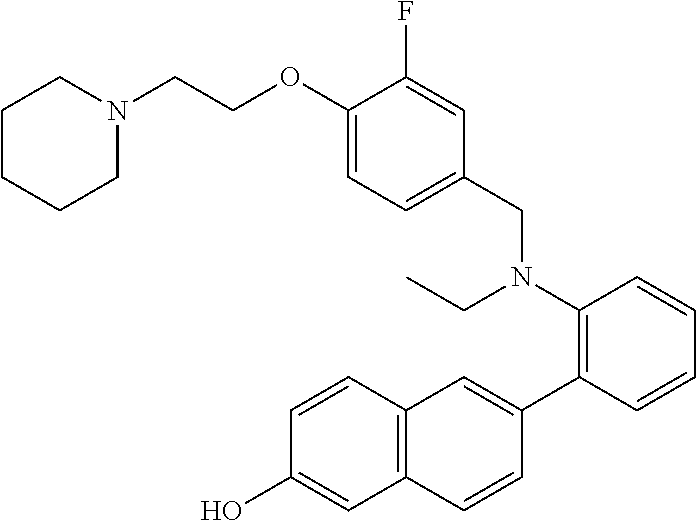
C1=CC(C2=CC3=C(C=C2)C=C(O)C=C3)=C(N(CC2=CC=C(OCCN3CCCCC3)C(F)=C2)CC)C=C1
